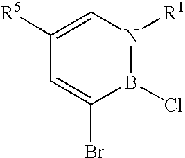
C1([R5])=CN([R1])B(Cl)C(Br)=C1
